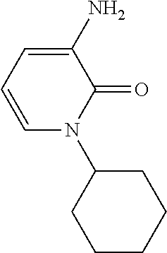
C1=CC=C(N)C(=O)N1C1CCCCC1
